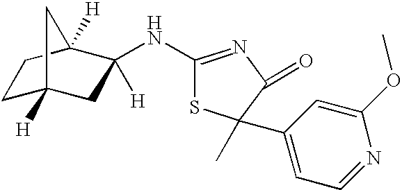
C1C2([H])CC([H])(NC3=NC(=O)C(C)(C4=CC=NC(OC)=C4)S3)C([H])(C1)C2
